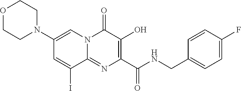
O1CCN(C2=CN3C(=NC(C(=O)NCC4=CC=C(F)C=C4)=C(O)C3=O)C(I)=C2)CC1
